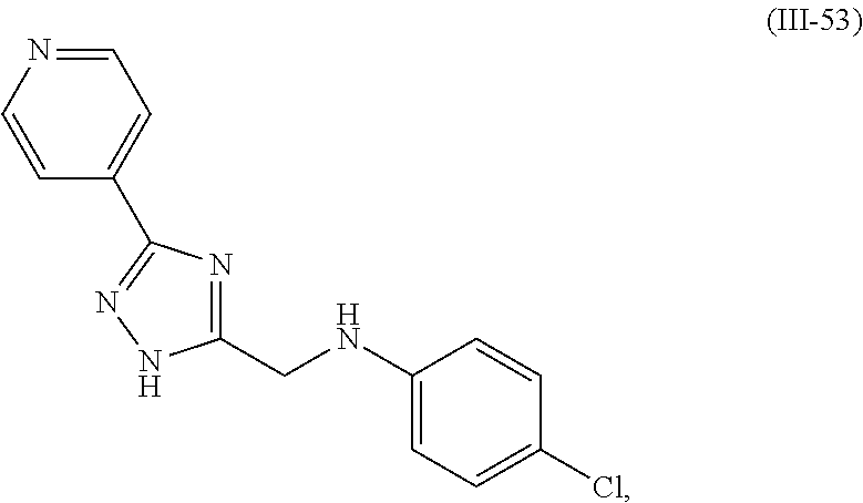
C1(CNC2=CC=C(Cl)C=C2)=NC(C2=CC=NC=C2)=NN1
